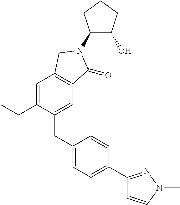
C1(CC2=CC=C(C3=NN(C)C=C3)C=C2)=CC2=C(C=C1CC)CN(C1C(O)CCC1)C2=O
